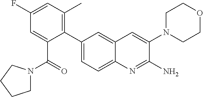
C1(C2=CC=C3C(=C2)C=C(N2CCOCC2)C(N)=N3)=C(C)C=C(F)C=C1C(=O)N1CCCC1
